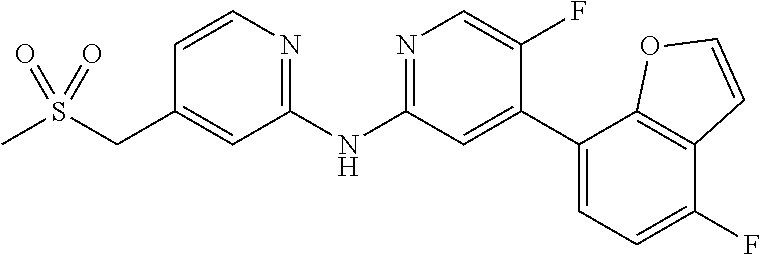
C1=CC(CS(C)(=O)=O)=CC(NC2=NC=C(F)C(C3=CC=C(F)C4=C3OC=C4)=C2)=N1
